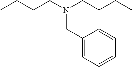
C(CC)CN(CCCC)CC1=CC=CC=C1
